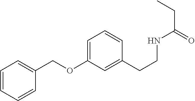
C1=CC=CC(COC2=CC=CC(CCNC(CC)=O)=C2)=C1
